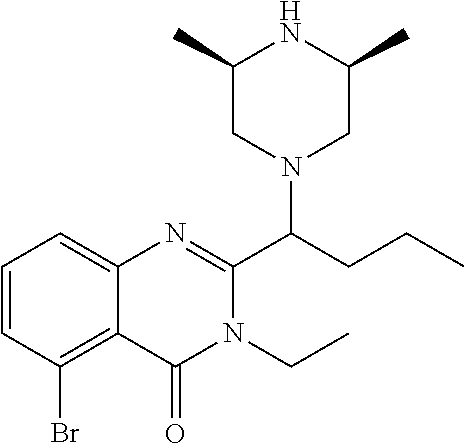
C1(C)CN(C(CCC)C2=NC3=CC=CC(Br)=C3C(=O)N2CC)CC(C)N1
